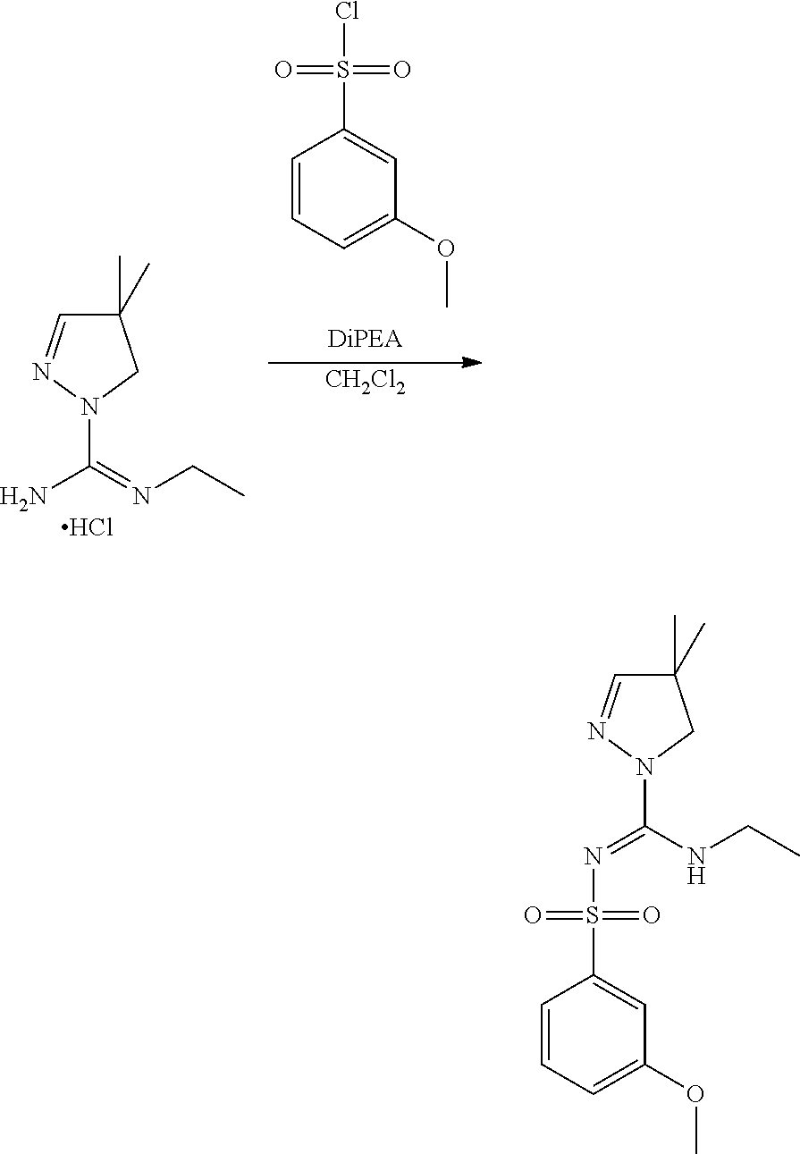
C1=CC=C(OC)C=C1S(=O)(=O)Cl.[CH2Cl2].NC(=NCC)N1CC(C)(C)C=N1.Cl.C1=CC=C(OC)C=C1S(N=C(NCC)N1CC(C)(C)C=N1)(=O)=O
